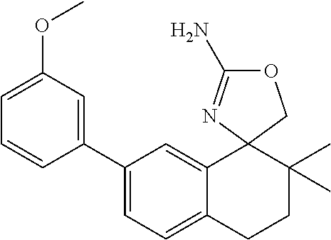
C1(C2=CC(OC)=CC=C2)=CC=C2C(=C1)C1(C(C)(C)CC2)N=C(N)OC1
